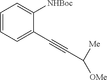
C1=CC=C(C#CC([Me])[OMe])C([NHBoc])=C1
